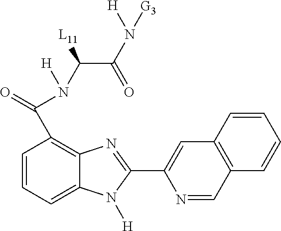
C1=CC=C2C(=C1C(=O)N(C(C(N([G3])[H])=O)[L11])[H])N=C(C1=CC3=C(C=N1)C=CC=C3)N2[H]
